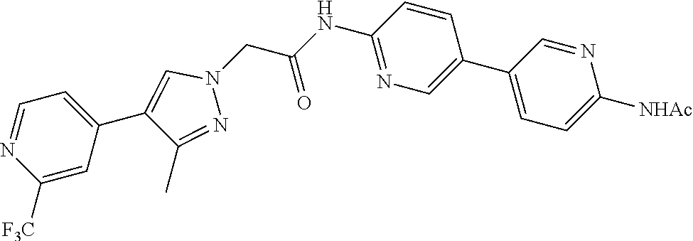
C1(C2=CN=C(NC(=O)CN3C=C(C4=CC=NC([F3C])=C4)C(C)=N3)C=C2)=CC=C([NHAc])N=C1
